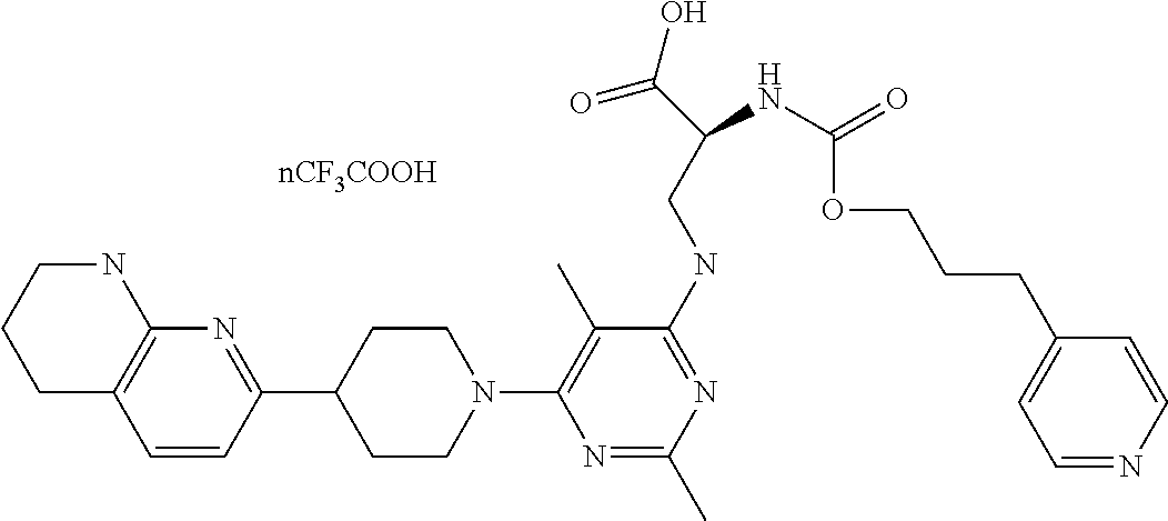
C1C2=C(NCC1)N=C(C1CCN(C3=C(C)C(NCC(C(=O)O)NC(OCCCC4=CC=NC=C4)=O)=NC(C)=N3)CC1)C=C2
